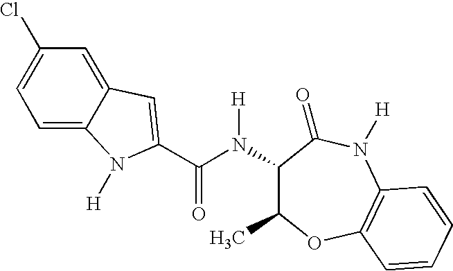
C1=C2C(=CC(Cl)=C1)C=C(C(N([H])C1C(C)OC3=C(N([H])C1=O)C=CC=C3)=O)N2[H]
